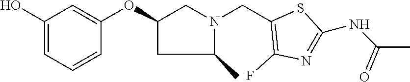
C1(O)=CC=CC(OC2CN(CC3=C(F)N=C(NC(C)=O)S3)C(C)C2)=C1
